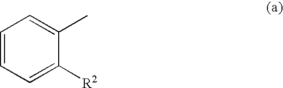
C1=CC=C([R2])C(C)=C1
